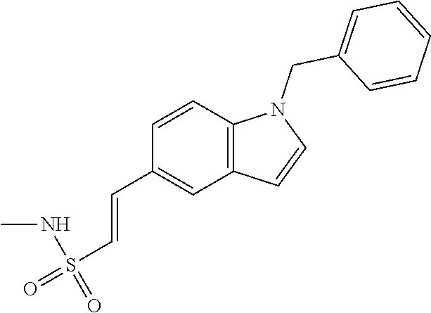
C12=C(C=CC(C=CS(=O)(NC)=O)=C1)N(CC1=CC=CC=C1)C=C2
